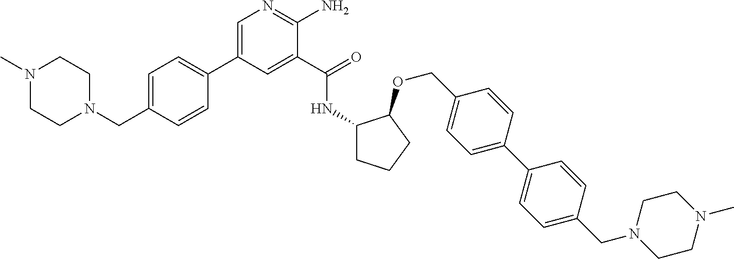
C(C1=CC=C(C2=CN=C(N)C(C(=O)NC3CCCC3OCC3=CC=C(C4=CC=C(CN5CCN(C)CC5)C=C4)C=C3)=C2)C=C1)N1CCN(C)CC1
